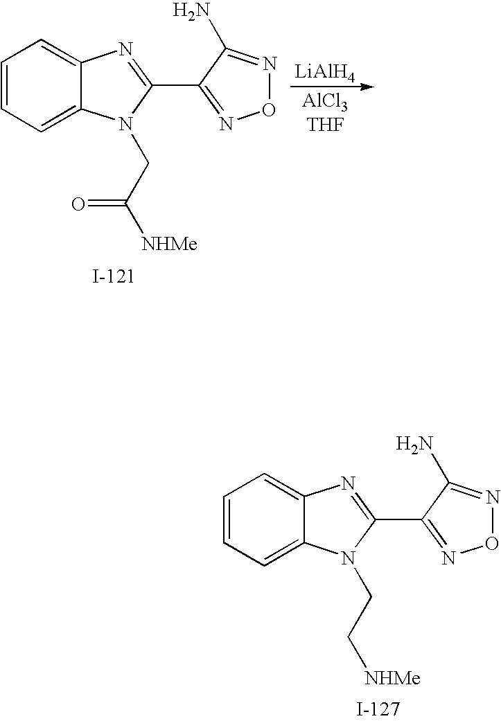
C12=CC=CC=C1N(CC([NHMe])=O)C(C1=NON=C1N)=N2.[LiAlH4].C12=CC=CC=C1N(CC[NHMe])C(C1=NON=C1N)=N2
